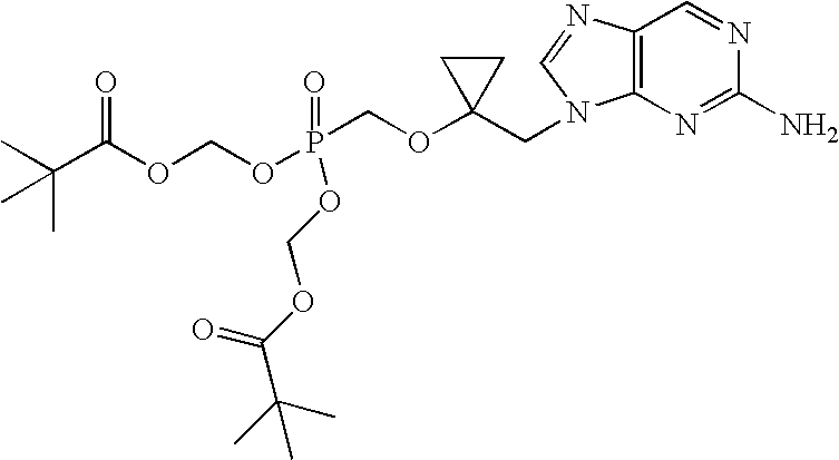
O(P(COC1(CN2C3=C(C=NC(N)=N3)N=C2)CC1)(OCOC(C(C)(C)C)=O)=O)COC(C(C)(C)C)=O
